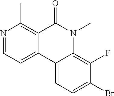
N1=CC=C2C(=C1C)C(=O)N(C)C1=C(F)C(Br)=CC=C21
